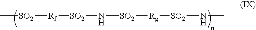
C[SO2][Rf][SO2]N[SO2][Rg][SO2]NC
